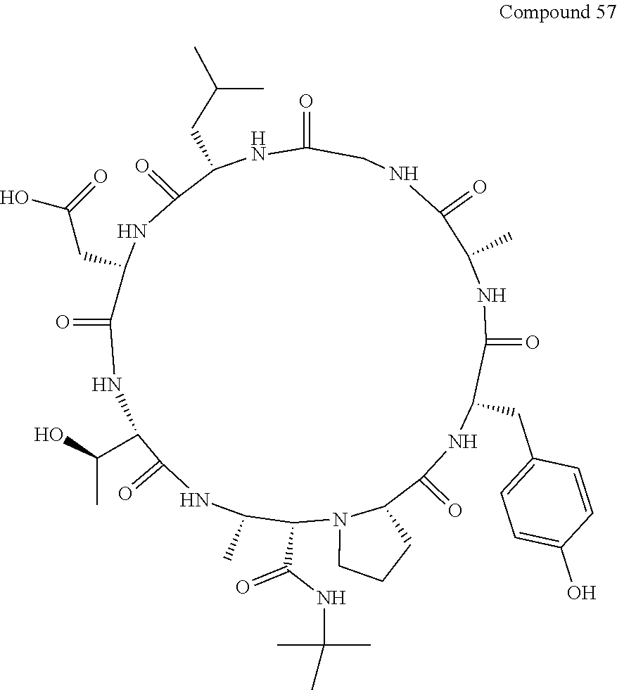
N1C(C)C(C(NC(C)(C)C)=O)N2C(C(=O)NC(CC3=CC=C(O)C=C3)C(=O)NC(C)C(=O)NCC(=O)NC(CC(C)C)C(=O)NC(CC(=O)O)C(=O)NC(C(O)C)C1=O)CCC2
